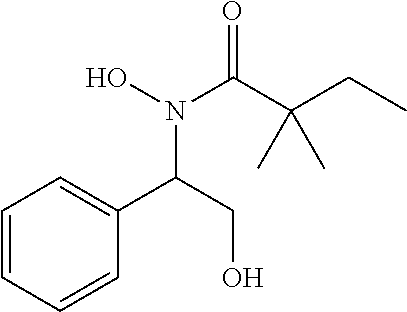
C1=CC=CC(C(N(O)C(C(CC)(C)C)=O)CO)=C1
